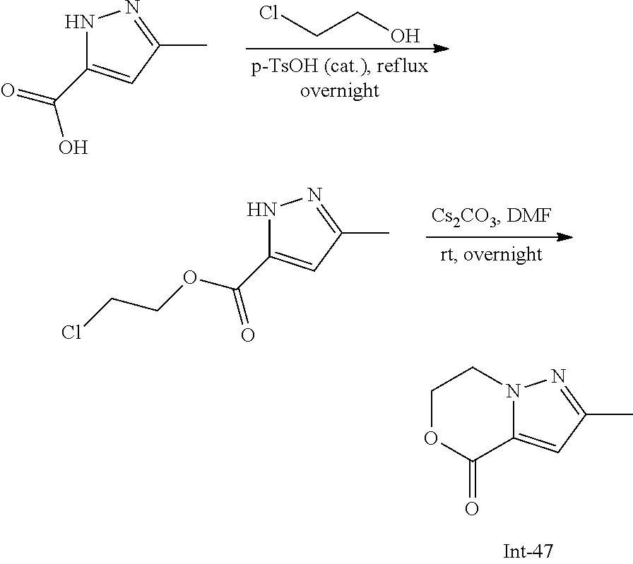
N1C(C(O)=O)=CC(C)=N1.ClCCO.N1C(C(=O)OCCCl)=CC(C)=N1.C1OC(=O)C2=CC(C)=NN2C1
